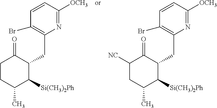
C1(C)C([Si(CH3)2Ph])C(CC2=C(Br)C=CC([OCH3])=N2)C(=O)CC1.C1(C)C([Si(CH3)2Ph])C(CC2=C(Br)C=CC([OCH3])=N2)C(=O)C([NC])C1
